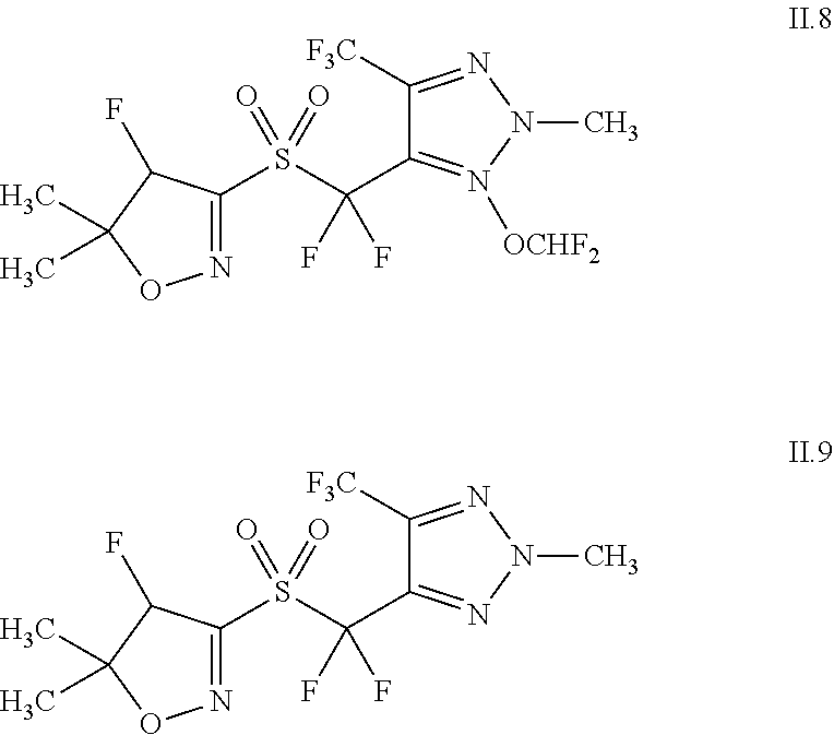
N1=C(S(C(C2=N([OCHF2])N(C)N=C2[F3C])(F)F)(=O)=O)C(F)C(C)(C)O1.N1=C(S(C(C2=NN(C)N=C2[F3C])(F)F)(=O)=O)C(F)C(C)(C)O1
